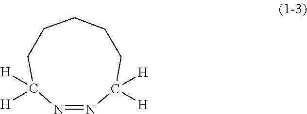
N1=NC([H])([H])CCCCCC1([H])[H]
